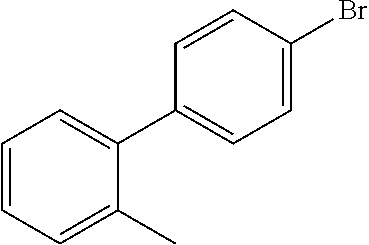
C1=C(Br)C=CC(C2=CC=CC=C2C)=C1
